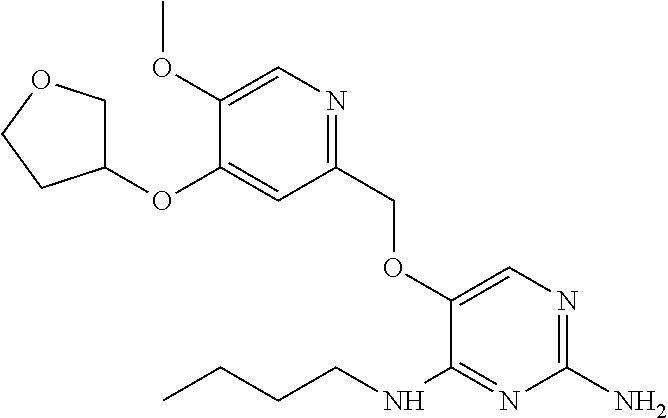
C1(N)=NC=C(OCC2=NC=C(OC)C(OC3COCC3)=C2)C(NCCCC)=N1
